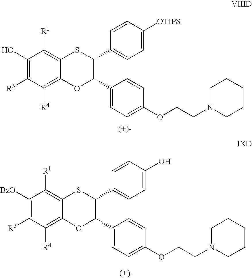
C1(O)=C([R3])C([R4])=C2C(=C1[R1])SC(C1=CC=C([OTIPS])C=C1)C(C1=CC=C(OCCN3CCCCC3)C=C1)O2.C1([BzO])=C([R3])C([R4])=C2C(=C1[R1])SC(C1=CC=C(O)C=C1)C(C1=CC=C(OCCN3CCCCC3)C=C1)O2
